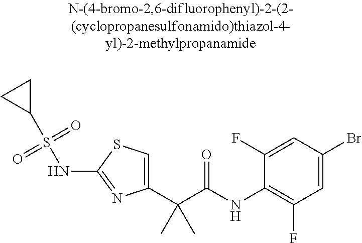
C1(C(C(NC2=C(F)C=C(Br)C=C2F)=O)(C)C)=CSC(NS(C2CC2)(=O)=O)=N1
